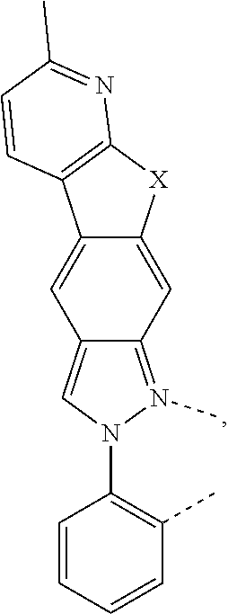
C12=N(C)N(C3=C(C)C=CC=C3)C=C1C=C1C(=C2)[X]C2=C1C=CC(C)=N2
